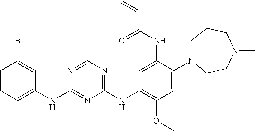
C1(NC2=CC=CC(Br)=C2)=NC(NC2=C(OC)C=C(N3CCCN(C)CC3)C(NC(C=C)=O)=C2)=NC=N1
